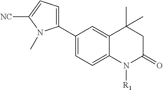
C1(C2=CC=C3C(=C2)C(C)(C)CC(=O)N3[R1])=CC=C([NC])N1C
